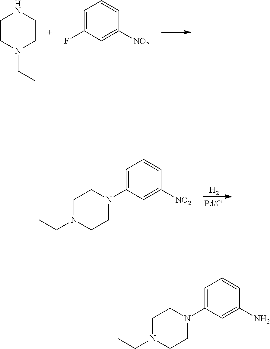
C1CN(CC)CCN1.C1=C(F)C=C([NO2])C=C1.[H2].C1N(CC)CCN(C2=CC=CC([NO2])=C2)C1.C1N(CC)CCN(C2=CC=CC(N)=C2)C1
